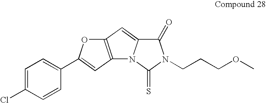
C12=C(C=C(C3=CC=C(Cl)C=C3)O1)N1C(=C2)C(=O)N(CCCOC)C1=S
